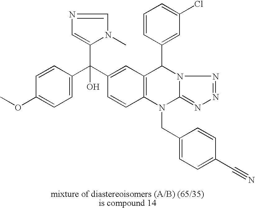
C1=C(C(C2=CC3=C(C=C2)N(CC2=CC=C(C#N)C=C2)C2=NN=NN2C3C2=CC(Cl)=CC=C2)(C2=CN=CN2C)O)C=CC(OC)=C1
